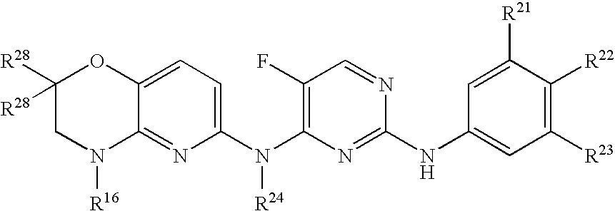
C1(N(C2=C(F)C=NC(NC3=CC([R23])=C([R22])C([R21])=C3)=N2)[R24])=CC=C2C(=N1)N([R16])CC([R28])([R28])O2
